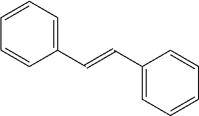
C1=CC=C(C=CC2=CC=CC=C2)C=C1
